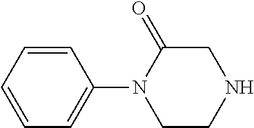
C1=CC=CC(N2CCNCC2=O)=C1
